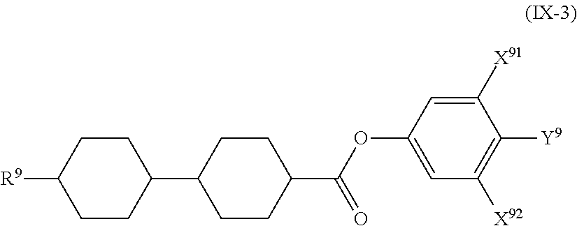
C1(C2CCC(C(OC3=CC([X92])=C([Y9])C([X91])=C3)=O)CC2)CCC([R9])CC1
